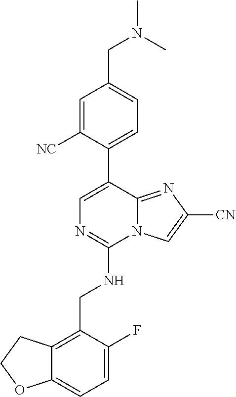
C12=CC=C(F)C(CNC3=NC=C(C4=CC=C(CN(C)C)C=C4[NC])C4=NC([CN])=CN34)=C1CCO2
